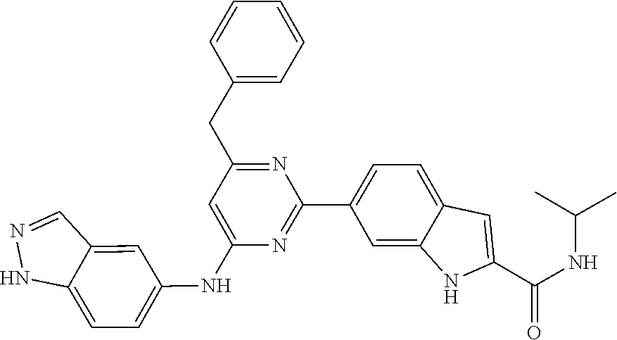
CC(C)NC(C1=CC2=CC=C(C3=NC(NC4=CC=C5NN=CC5=C4)=CC(CC4=CC=CC=C4)=N3)C=C2N1)=O
